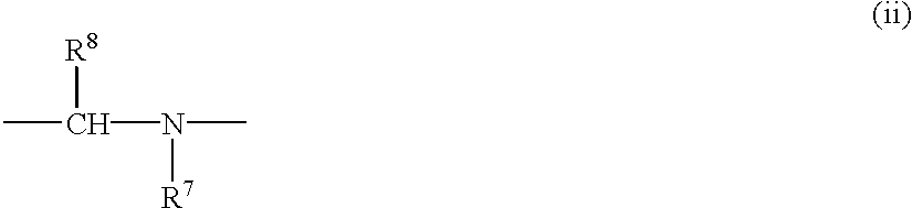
CC(N(C)[R7])[R8]
